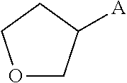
O1CC([A])CC1
